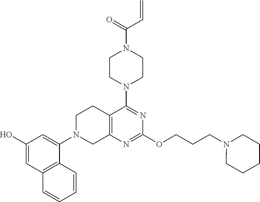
C12=C(N=C(OCCCN3CCCCC3)N=C1N1CCN(C(=O)C=C)CC1)CN(C1=CC(O)=CC3=C1C=CC=C3)CC2
